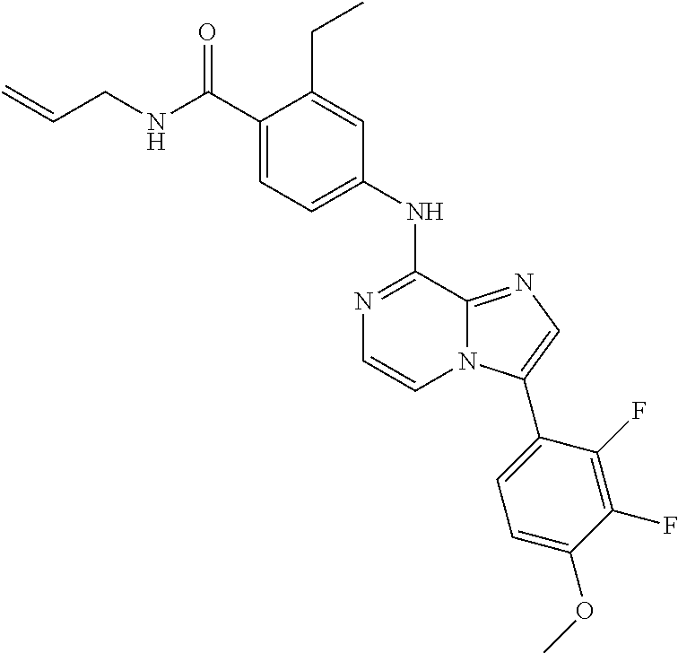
C1(C(NCC=C)=O)=CC=C(NC2=NC=CN3C2=NC=C3C2=CC=C(OC)C(F)=C2F)C=C1CC
